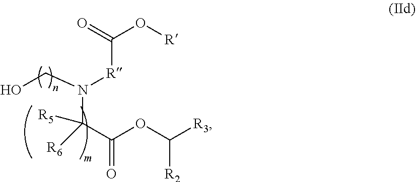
C(OC([R3])[R2])(C(N(CO)[R]C(O[R])=O)([R5])[R6])=O
